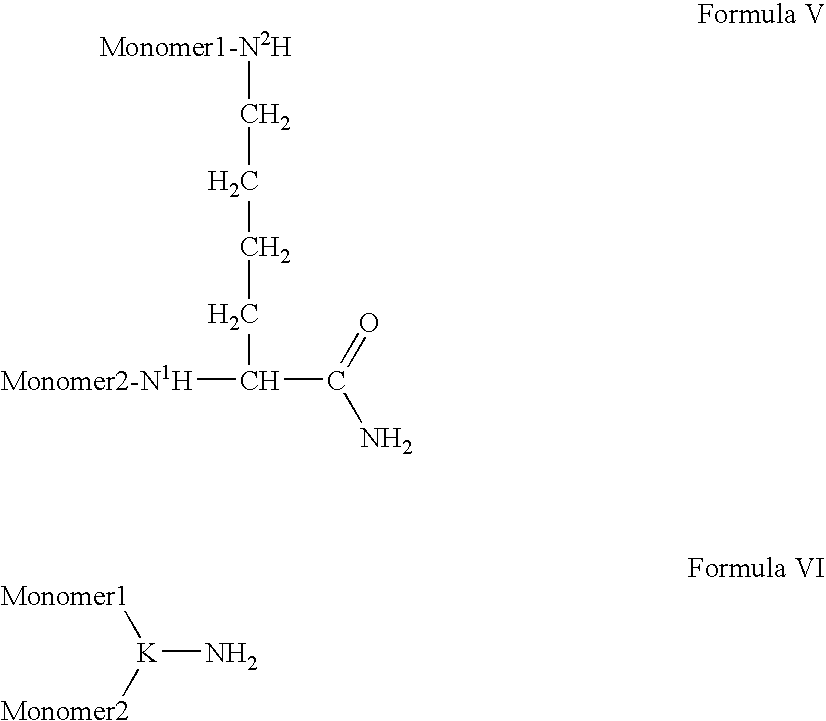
[Monomer1-N2H]CCCCC(C(N)=O)[Monomer2-N1H].[Monomer1][K]([Monomer2])N
